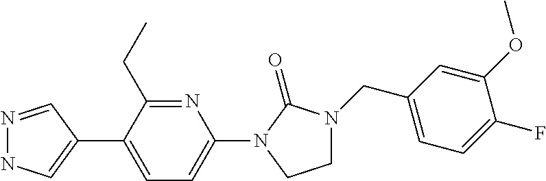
N1=CC(C2=CC=C(N3C(=O)N(CC4=CC=C(F)C(OC)=C4)CC3)N=C2CC)=CN1
